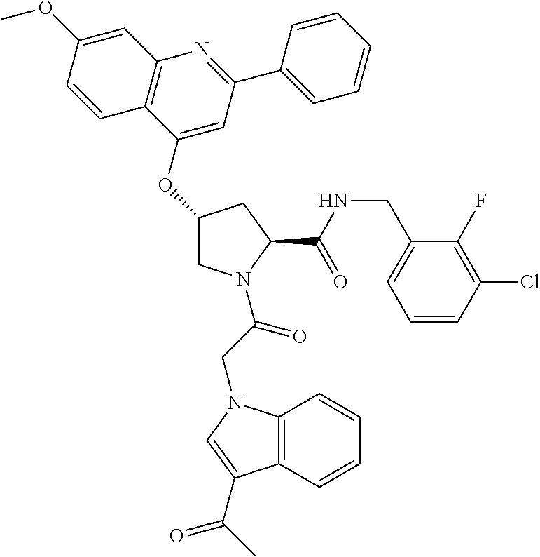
C1C(OC2=CC(C3=CC=CC=C3)=NC3=C2C=CC(OC)=C3)CC(C(NCC2=CC=CC(Cl)=C2F)=O)N1C(CN1C2=C(C(C(C)=O)=C1)C=CC=C2)=O
